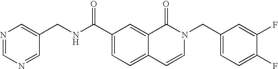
N1=CN=CC(CNC(C2=CC=C3C(=C2)C(=O)N(CC2=CC=C(F)C(F)=C2)C=C3)=O)=C1
